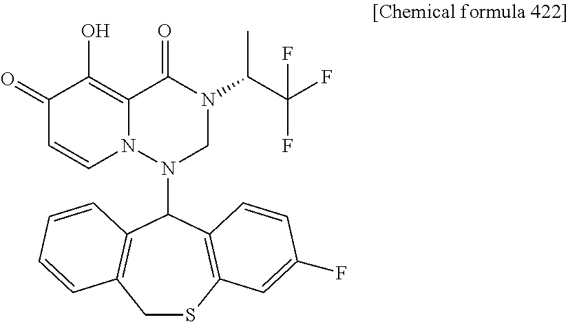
C1SC2=C(C(N3N4C(=C(O)C(=O)C=C4)C(=O)N(C(C(F)(F)F)C)C3)C3=C1C=CC=C3)C=CC(F)=C2
